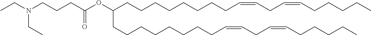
C(CCCCCCC=CCC=CCCCCC)CC(OC(CCCN(CC)CC)=O)CCCCCCCCC=CCC=CCCCCC
